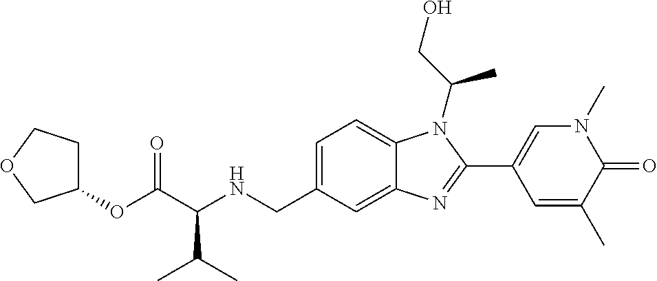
C(C(NCC1=CC=C2C(=C1)N=C(C1=CN(C)C(=O)C(C)=C1)N2C(CO)C)C(C)C)(=O)OC1CCOC1
